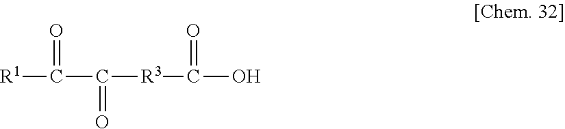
C([R1])(=O)C(=O)[R3]C(=O)O
